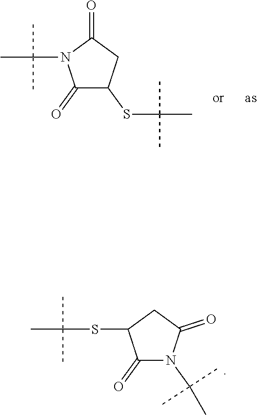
C1(=O)N(C(C)(C)C)C(=O)CC1SC(C)(C)C.C1(=O)C(SC(C)(C)C)CC(=O)N1C(C)(C)C
